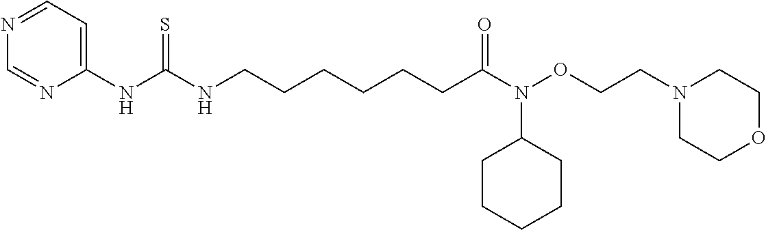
C1=NC(NC(NCCCCCCC(=O)N(OCCN2CCOCC2)C2CCCCC2)=S)=CC=N1
